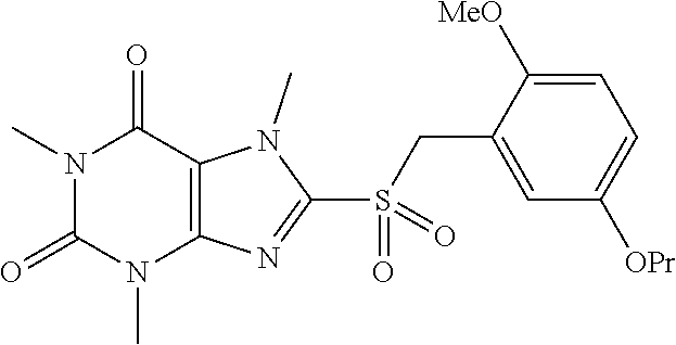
N1(C)C(=O)N(C)C2=C(C1=O)N(C)C(S(=O)(CC1=CC([OPr])=CC=C1[MeO])=O)=N2
